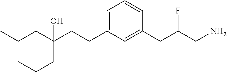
C1=C(CCC(CCC)(CCC)O)C=C(CC(CN)F)C=C1
